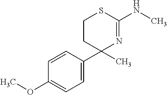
C1=CC(C2(C)N=C(NC)SCC2)=CC=C1OC
